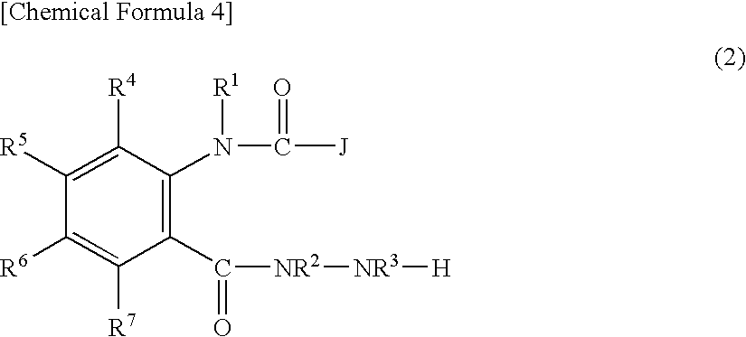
C1(C([NR2][NR3][H])=O)=C(N(C([J])=O)[R1])C([R4])=C([R5])C([R6])=C1[R7]
